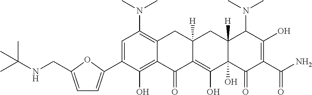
C1=C(C2=CC=C(CNC(C)(C)C)O2)C(O)=C2C(=C1N(C)C)CC1([H])C(=C(O)C3(O)C([H])(C1)C(N(C)C)C(O)=C(C(N)=O)C3=O)C2=O
